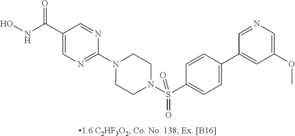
N1(C2=NC=C(C(NO)=O)C=N2)CCN(S(C2=CC=C(C3=CC(OC)=CN=C3)C=C2)(=O)=O)CC1
